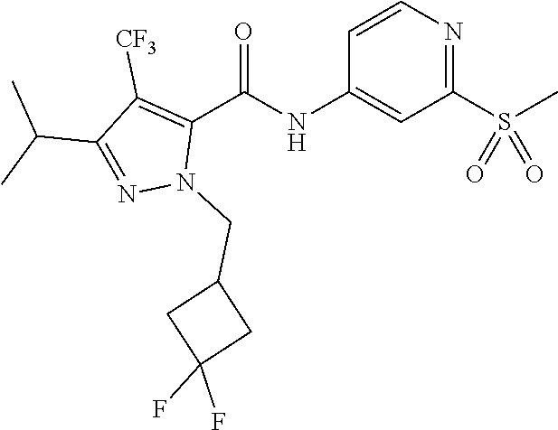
C1=CN=C(S(C)(=O)=O)C=C1NC(C1=C([CF3])C(C(C)C)=NN1CC1CC(F)(F)C1)=O
